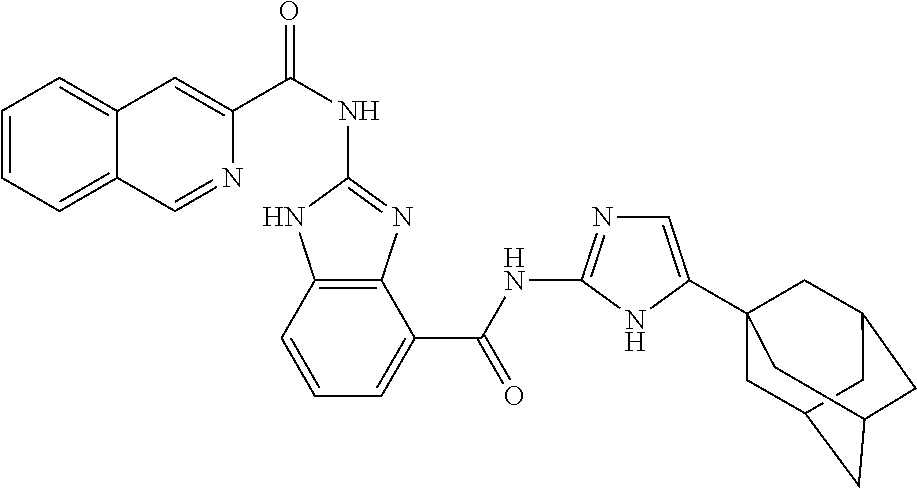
C1(NC(C2=CC3=CC=CC=C3C=N2)=O)=NC2=C(N1)C=CC=C2C(NC1=NC=C(C23CC4CC(CC(C2)C4)C3)N1)=O
